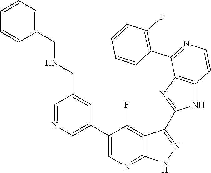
C1=NC=C(C2=CN=C3C(=C2F)C(C2=NC4=C(N2)C=CN=C4C2=C(F)C=CC=C2)=N[N H]3)C=C1CNCC1=CC=CC=C1
